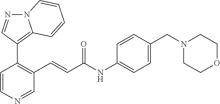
C1=CN=CC(C=CC(=O)NC2=CC=C(CN3CCOCC3)C=C2)=C1C1=C2N(N=C1)C=CC=C2
